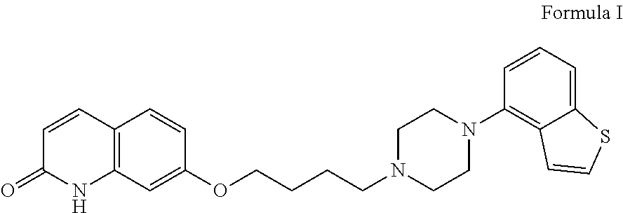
C12=C(C=C(OCCCCN3CCN(C4=C5C(=CC=C4)SC=C5)CC3)C=C1)NC(=O)C=C2
